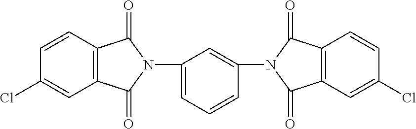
C12=C(C=CC(Cl)=C1)C(=O)N(C1=CC=CC(N3C(=O)C4=C(C3=O)C=CC(Cl)=C4)=C1)C2=O
